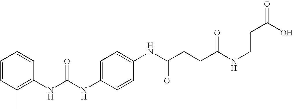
C1=C(NC(NC2=C(C)C=CC=C2)=O)C=CC(NC(CCC(NCCC(=O)O)=O)=O)=C1
